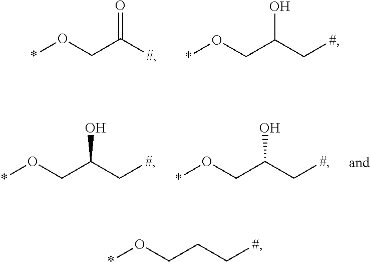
O=C([#])CO*.C(CO*)(C[#])O.C(CO*)(C[#])O.C(CO*)(C[#])O.C(CO*)C[#]
